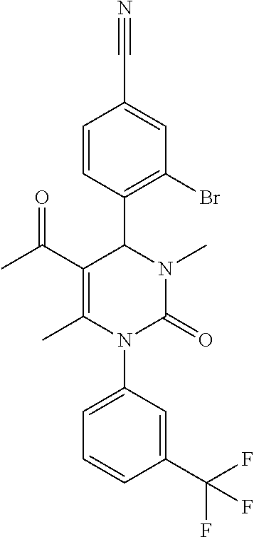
C1(C(C)=O)=C(C)N(C2=CC=CC(C(F)(F)F)=C2)C(=O)N(C)C1C1=C(Br)C=C(C#N)C=C1
